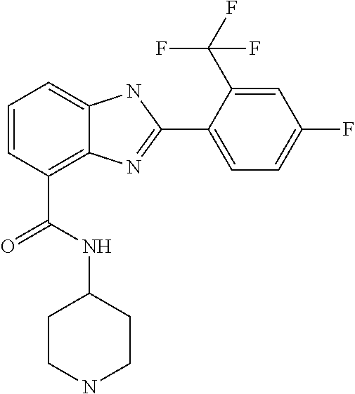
C1=CC(C(NC2CCNCC2)=O)=C2C(=C1)NC(C1=CC=C(F)C=C1C(F)(F)F)=N2
